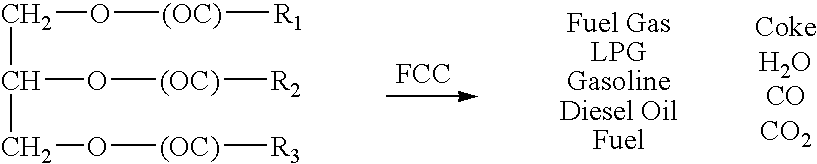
[FCC].C(O[(OC)][R1])C(O[(OC)][R2])CO[(OC)][R3]
